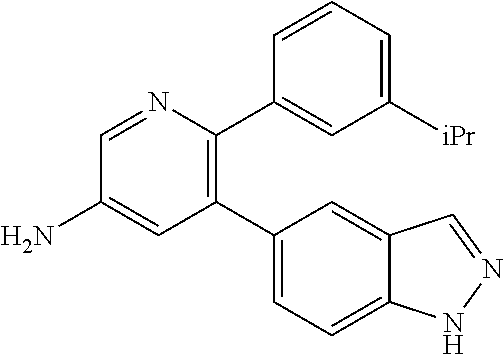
C1(C2=CC=C3C(=C2)C=NN3)=C(C2=CC([iPr])=CC=C2)N=CC(N)=C1
